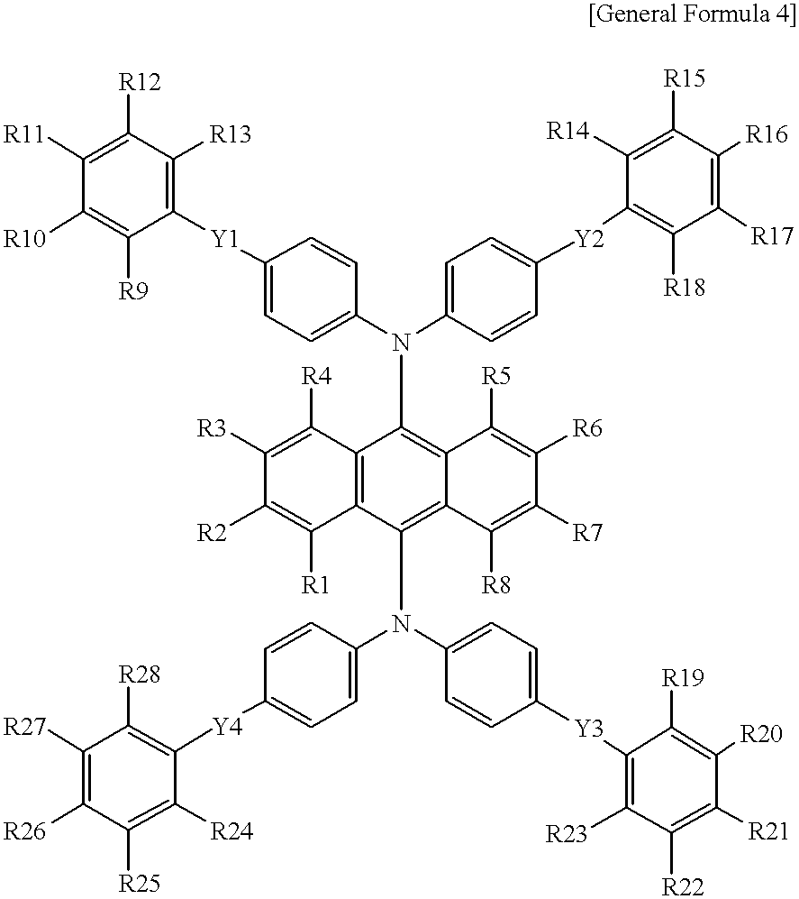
C1([R11])=C([R12])C([R13])=C([Y1]C2=CC=C(N(C3=CC=C([Y2]C4=C([R18])C([R17])=C([R16])C([R15])=C4[R14])C=C3)C3=C4C(=C(N(C5=CC=C([Y3]C6=C([R23])C([R22])=C([R21])C([R20])=C6[R19])C=C5)C5=CC=C([Y4]C6=C([R28])C([R27])=C([R26])C([R25])=C6[R24])C=C5)C5=C3C([R4])=C([R3])C([R2])=C5[R1])C([R8])=C([R7])C([R6])=C4[R5])C=C2)C([R9])=C1[R10]
